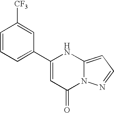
C1=CC=C(C2=CC(=O)N3C(=CC=N3)N2)C=C1[CF3]
